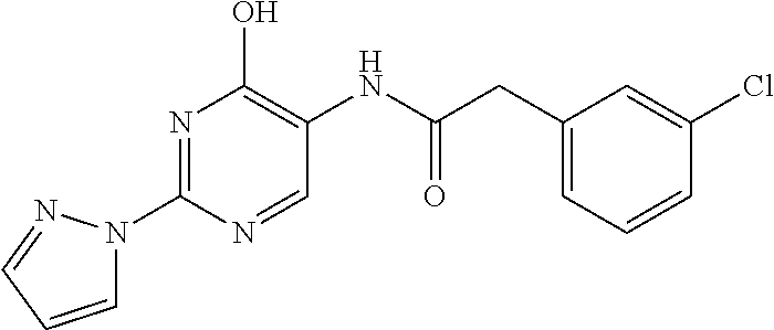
N1=C(N2C=CC=N2)N=CC(NC(CC2=CC=CC(Cl)=C2)=O)=C1O
